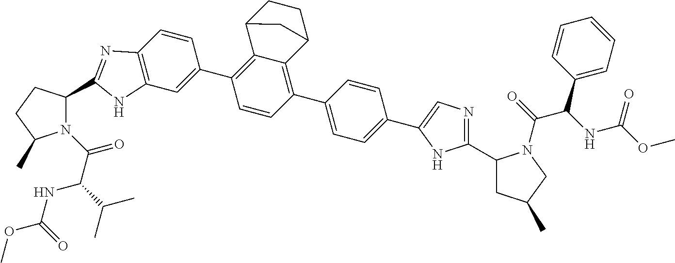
C1CC2C3=C(C4=CC5=C(C=C4)N=C(C4CCC(C)N4C(=O)C(NC(OC)=O)C(C)C)N5)C=CC(C4=CC=C(C5=CN=C(C6CC(C)CN6C(C(C6=CC=CC=C6)NC(=O)OC)=O)N5)C=C4)=C3C1C2
